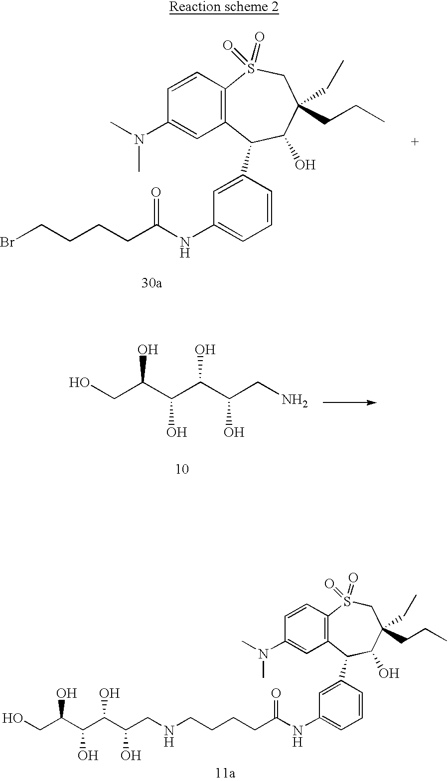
C1(N(C)C)=CC2=C(C=C1)S(=O)(=O)CC(CC)(CCC)C(O)C2C1=CC(NC(CCCCBr)=O)=CC=C1.OCC(C(C(C(CN)O)O)O)O.OCC(C(C(C(CNCCCCC(NC1=CC=CC(C2C3=C(C=CC(N(C)C)=C3)S(=O)(=O)CC(CC)(CCC)C2O)=C1)=O)O)O)O)O
